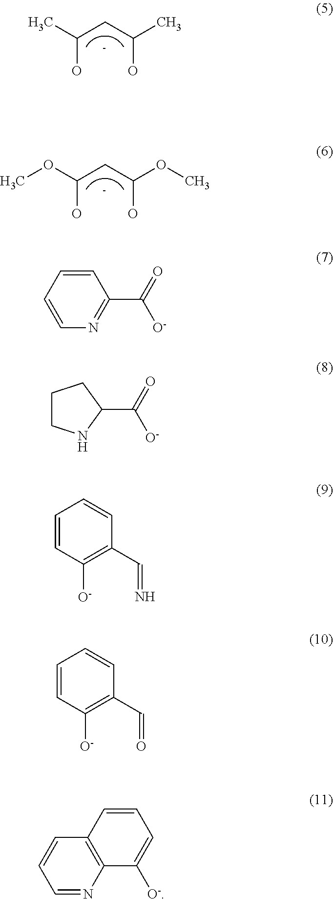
C(CC(C)O)(C)O.C(CC(OC)O)(OC)O.C1=CC=CN=C1C(=O)[O-].C1(C(=O)[O-])CCCN1.C1=CC([O-])=C(C=N)C=C1.C1=CC([O-])=C(C=O)C=C1.C1=NC2=C(C=C1)C=CC=C2[O-]
